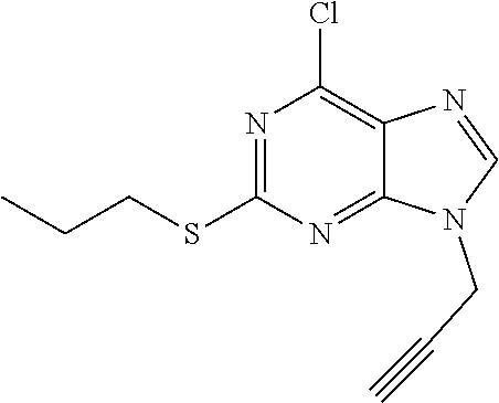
C(N1C=NC2=C(Cl)N=C(SCCC)N=C12)C#C
